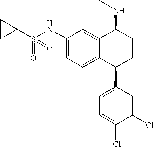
C1(NS(C2CC2)(=O)=O)=CC=C2C(=C1)C(NC)CCC2C1=CC=C(Cl)C(Cl)=C1
